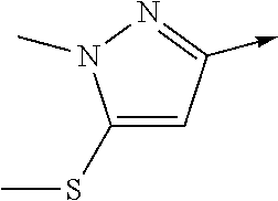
C1(SC)=CC(->C)=NN1C
